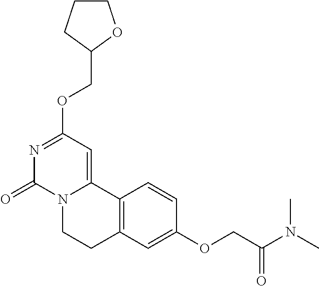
N1=C(OCC2OCCC2)C=C2N(C1=O)CCC1=C2C=CC(OCC(=O)N(C)C)=C1
